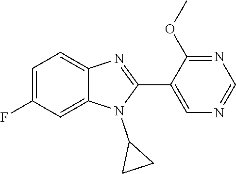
C1=C(F)C=C2C(=C1)N=C(C1=CN=CN=C1OC)N2C1CC1
